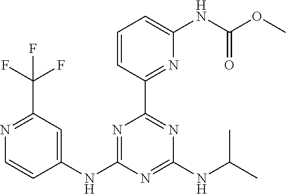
C1=CC(C2=NC(NC(C)C)=NC(NC3=CC(C(F)(F)F)=NC=C3)=N2)=NC(NC(OC)=O)=C1
